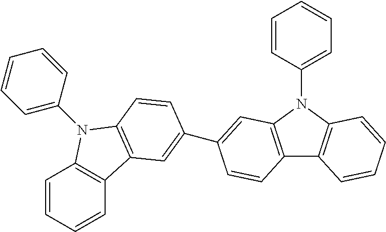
C1=CC=CC2=C1N(C1=CC=CC=C1)C1=C2C=C(C2=CC3=C(C4=C(N3C3=CC=CC=C3)C=CC=C4)C=C2)C=C1
